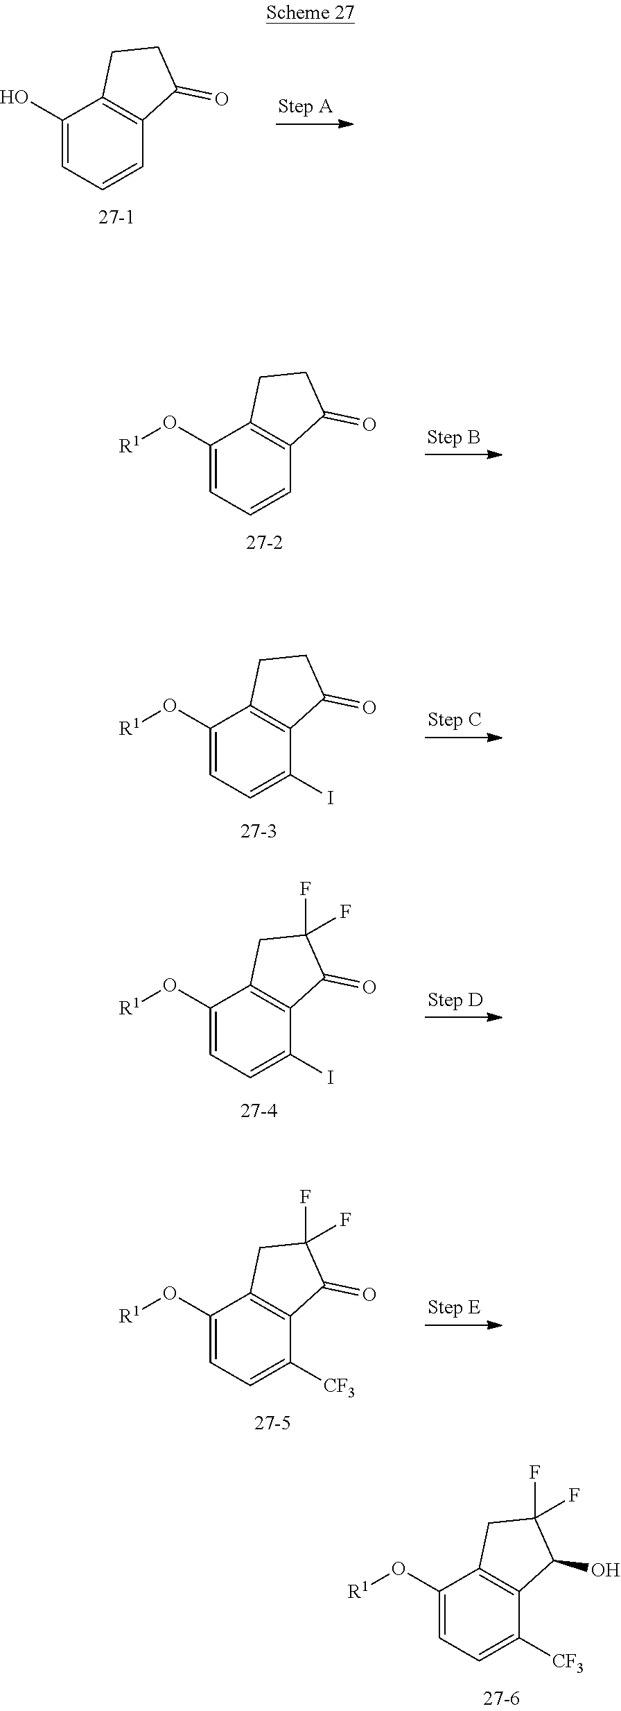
C1(O[R1])=CC=C([CF3])C2=C1CC(F)(F)C2O.C1(O)=CC=CC2=C1CCC2=O.C1(O[R1])=CC=CC2=C1CCC2=O.C1(O[R1])=CC=C(I)C2=C1CCC2=O.C1(O[R1])=CC=C(I)C2=C1CC(F)(F)C2=O.C1(O[R1])=CC=C([CF3])C2=C1CC(F)(F)C2=O
